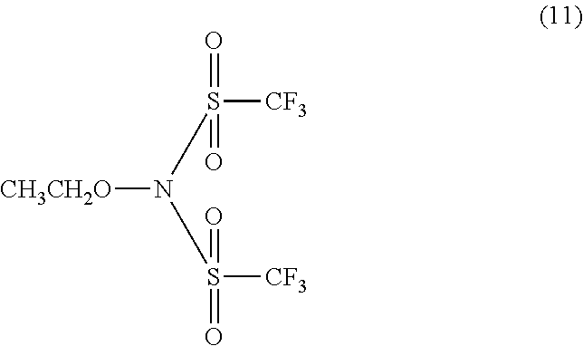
[CH3CH2O]N(S([CF3])(=O)=O)S([CF3])(=O)=O
